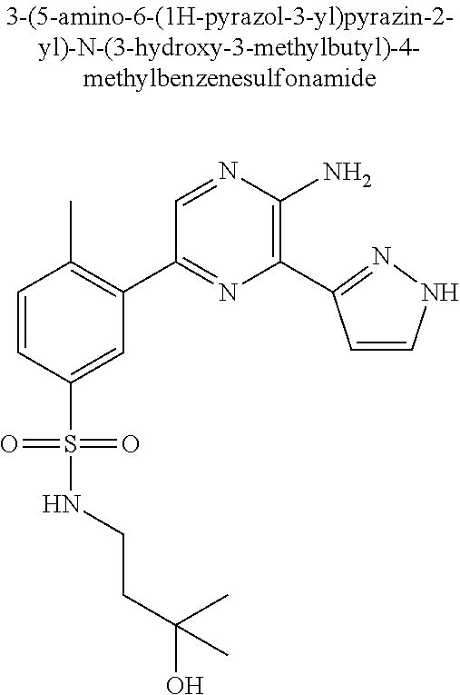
C1=CC(S(=O)(=O)NCCC(O)(C)C)=CC(C2=NC(C3=NNC=C3)=C(N)N=C2)=C1C
